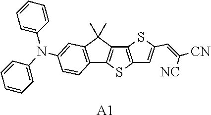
C12=C(C(C)(C)C3=C1SC1=C3SC(C=C([NC])[CN])=C1)C=C(N(C1=CC=CC=C1)C1=CC=CC=C1)C=C2.[A1]
